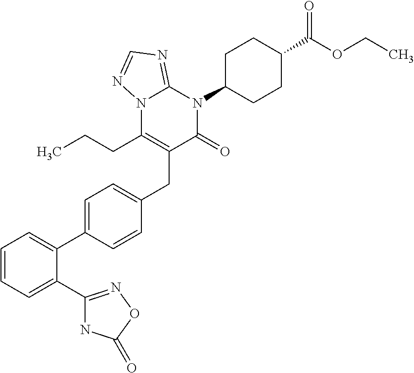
C1=CC=C(C2=NOC(=O)N2)C(C2=CC=C(CC3=C(CCC)N4C(=NC=N4)N(C4CCC(C(OCC)=O)CC4)C3=O)C=C2)=C1
